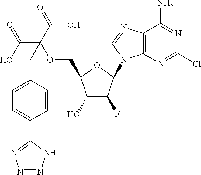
C1(O)C(F)C(N2C3=C(N=C2)C(N)=NC(Cl)=N3)OC1COC(C(=O)O)(CC1=CC=C(C2=NN=NN2)C=C1)C(O)=O
